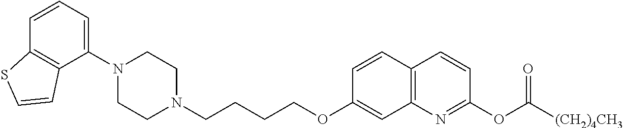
C1=CC2=C(C(N3CCN(CCCCOC4=CC5=C(C=C4)C=CC(OC([(CH2)4CH3])=O)=N5)CC3)=C1)C=CS2
